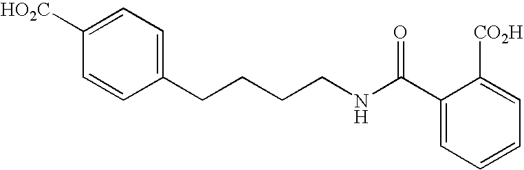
C1(CCCCNC(C2=CC=CC=C2[CO2H])=O)=CC=C([HO2C])C=C1
